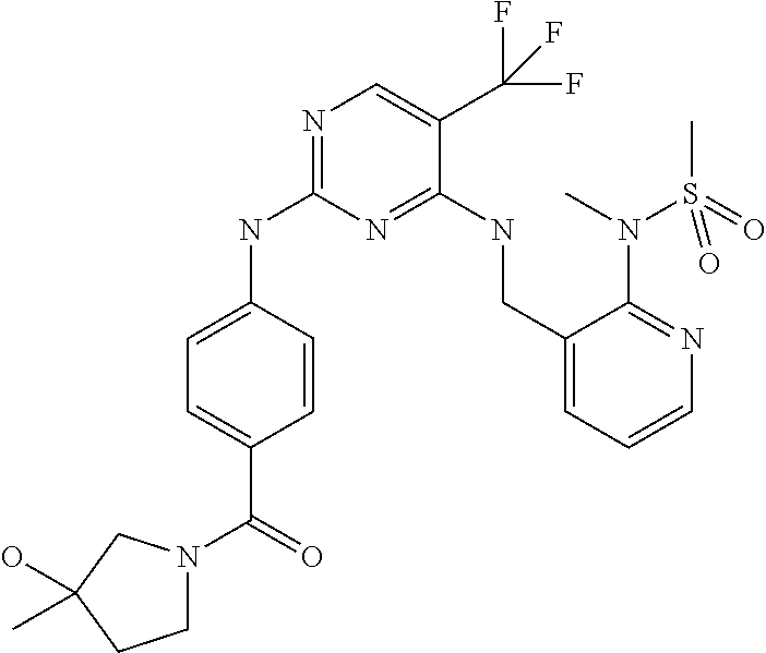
N1=C(NC2=CC=C(C(=O)N3CCC(O)(C)C3)C=C2)N=C(NCC2=CC=CN=C2N(C)S(C)(=O)=O)C(C(F)(F)F)=C1
